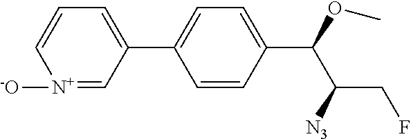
C1=CC(C(OC)C([N3])CF)=CC=C1C1=CC=C[N+]([-O])=C1
